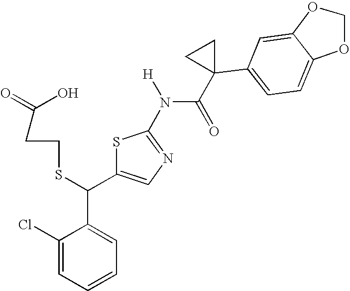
C1(Cl)=CC=CC=C1C(C1=CN=C(N(C(=O)C2(C3=CC=C4C(=C3)OCO4)CC2)[H])S1)SCCC(=O)O
